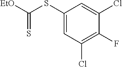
C1=C(Cl)C(F)=C(Cl)C=C1SC(=S)[EtO]
